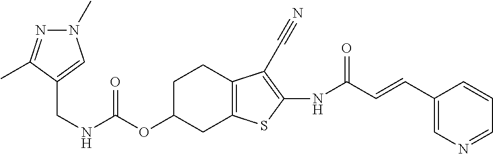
C(NC(OC1CC2=C(CC1)C(C#N)=C(NC(C=CC1=CN=CC=C1)=O)S2)=O)C1=CN(C)N=C1C
